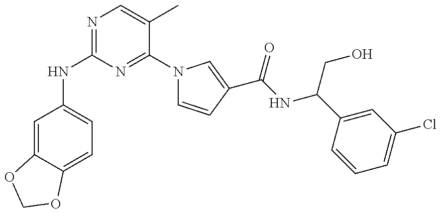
C1(NC2=NC=C(C)C(N3C=CC(C(NC(C4=CC(Cl)=CC=C4)CO)=O)=C3)=N2)=CC=C2C(=C1)OCO2
